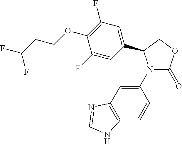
C1(N2C(=O)OCC2C2=CC(F)=C(OCCC(F)F)C(F)=C2)=CC2=C(C=C1)NC=N2
